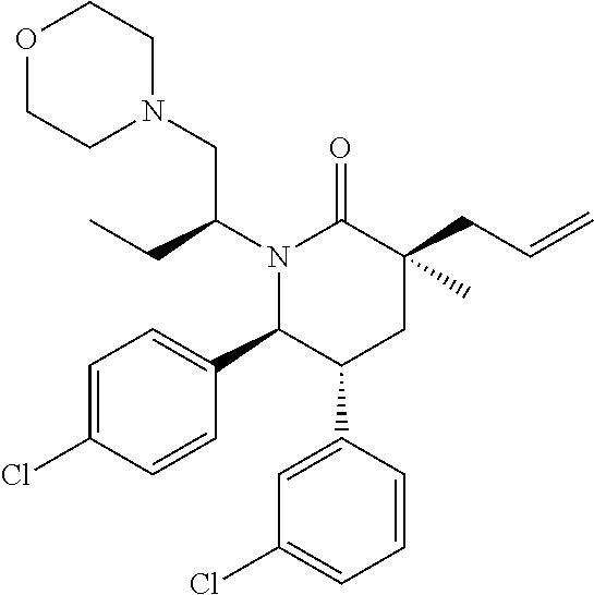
N1(C(CC)CN2CCOCC2)C(C2=CC=C(Cl)C=C2)C(C2=CC(Cl)=CC=C2)CC(CC=C)(C)C1=O
